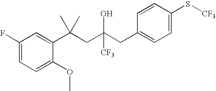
C1=C(OC)C(C(CC(CC2=CC=C(S[CF3])C=C2)([CF3])O)(C)C)=CC(F)=C1
